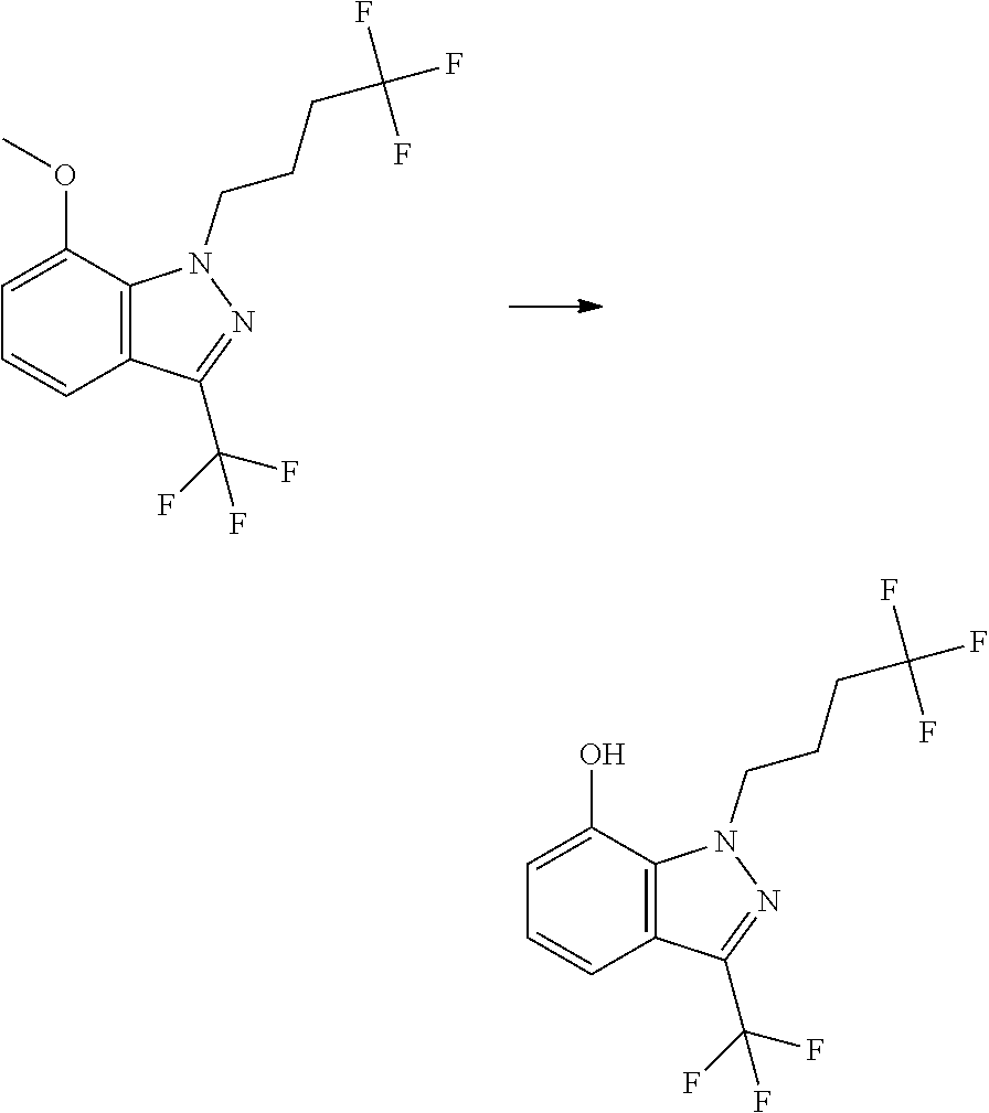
C(C1=NN(CCCC(F)(F)F)C2=C1C=CC=C2OC)(F)(F)F.C(C1=NN(CCCC(F)(F)F)C2=C1C=CC=C2O)(F)(F)F
